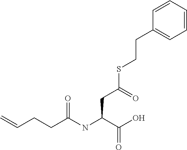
C=CCCC(NC(C(O)=O)CC(SCCC1=CC=CC=C1)=O)=O
